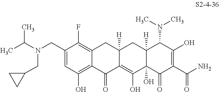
C1(CN(CC2CC2)C(C)C)=CC(O)=C2C(=C1F)CC1([H])C(=C(O)C3(O)C([H])(C1)C(N(C)C)C(O)=C(C(N)=O)C3=O)C2=O
